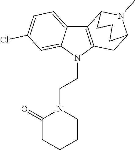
C1C2N(C)C(CCC2)C2=C1N(CCN1C(=O)CCCC1)C1=CC(Cl)=CC=C21
